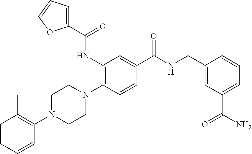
C1=CC=CC(N2CCN(C3=C(NC(C4=CC=CO4)=O)C=C(C(NCC4=CC(C(N)=O)=CC=C4)=O)C=C3)CC2)=C1C
